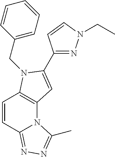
C1=CC2=NN=C(C)N2C2=C1N(CC1=CC=CC=C1)C(C1=NN(CC)C=C1)=C2
